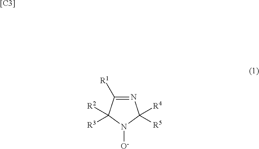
N1=C([R1])C([R2])([R3])N([O-])C1([R4])[R5].[[C3]]
